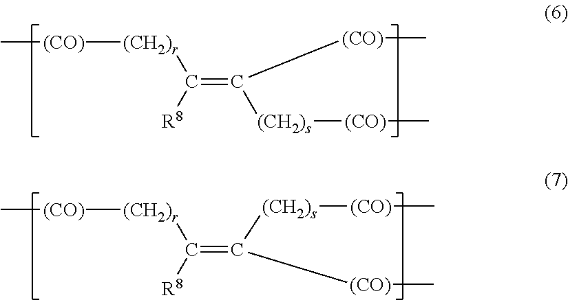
C[(CO)][(CH2)r]C([R8])=C([(CO)]C)[(CH2)s][(CO)]C.C[(CO)][(CH2)r]C([R8])=C([(CH2)s][(CO)]C)[(CO)]C
